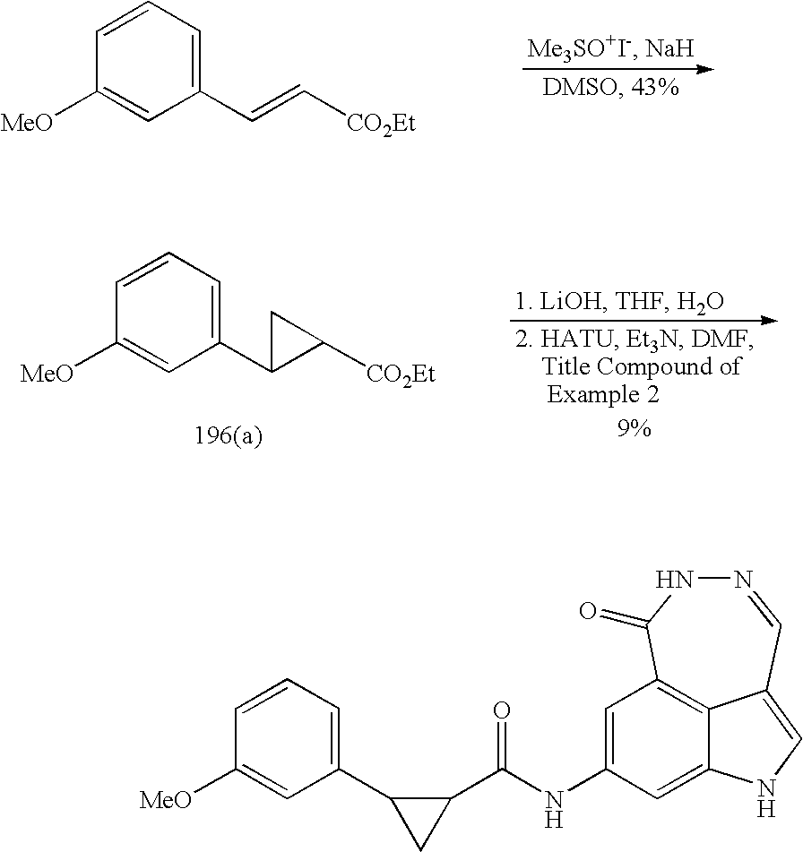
C1=CC=C(C=C[CO2Et])C=C1[MeO].C1=CC=C(C2C([CO2Et])C2)C=C1[MeO].C1=C(NC(C2C(C3=CC=CC([MeO])=C3)C2)=O)C=C2NC=C3C2=C1C(=O)NN=C3
